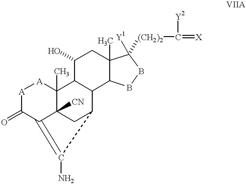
[A]1C(=O)C2=C(N)C3CC2([CN])C(C)([A]1)C1C3C2C(C)(CC1O)C([(CH2)2]C(=[X])[Y2])([Y1])BB2
